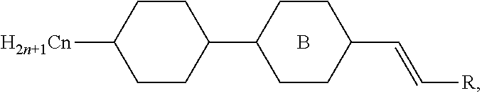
C1CC(C2CCC(C=C[R])CC2)CCC1[H2n+1Cn].B
